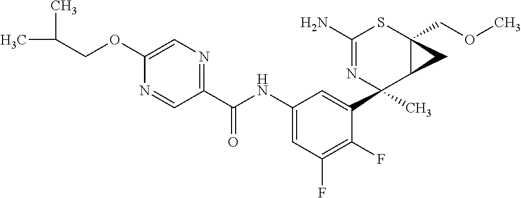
N1=CC(C(NC2=CC(F)=C(F)C(C3(C)C4C(COC)(SC(N)=N3)C4)=C2)=O)=NC=C1OCC(C)C
